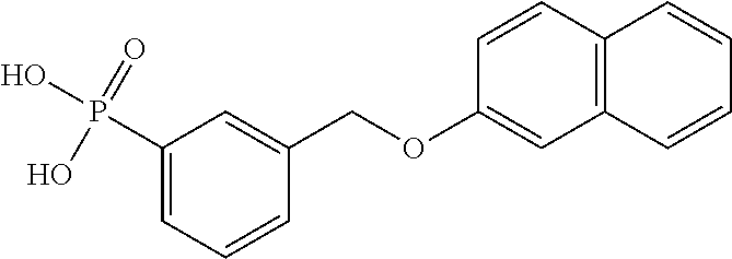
C1(P(O)(=O)O)=CC=CC(COC2=CC3=C(C=C2)C=CC=C3)=C1
